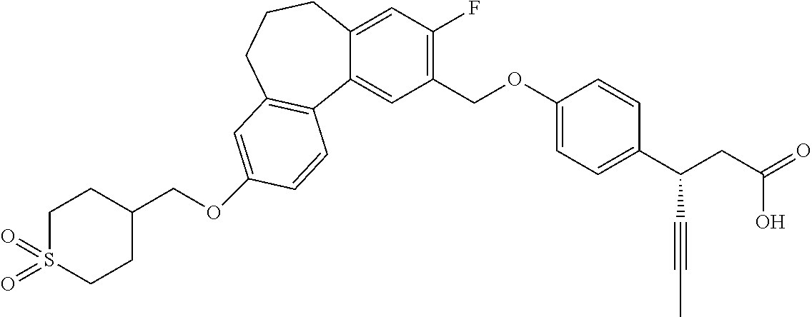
O(C1=CC2=C(C3=CC(COC4=CC=C(C(CC(O)=O)C#CC)C=C4)=C(F)C=C3CCC2)C=C1)CC1CCS(=O)(=O)CC1
